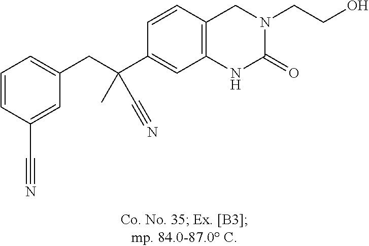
C(C1=CC2=C(C=C1)CN(CCO)C(=O)N2)(C)(CC1=CC=CC(C#N)=C1)C#N
